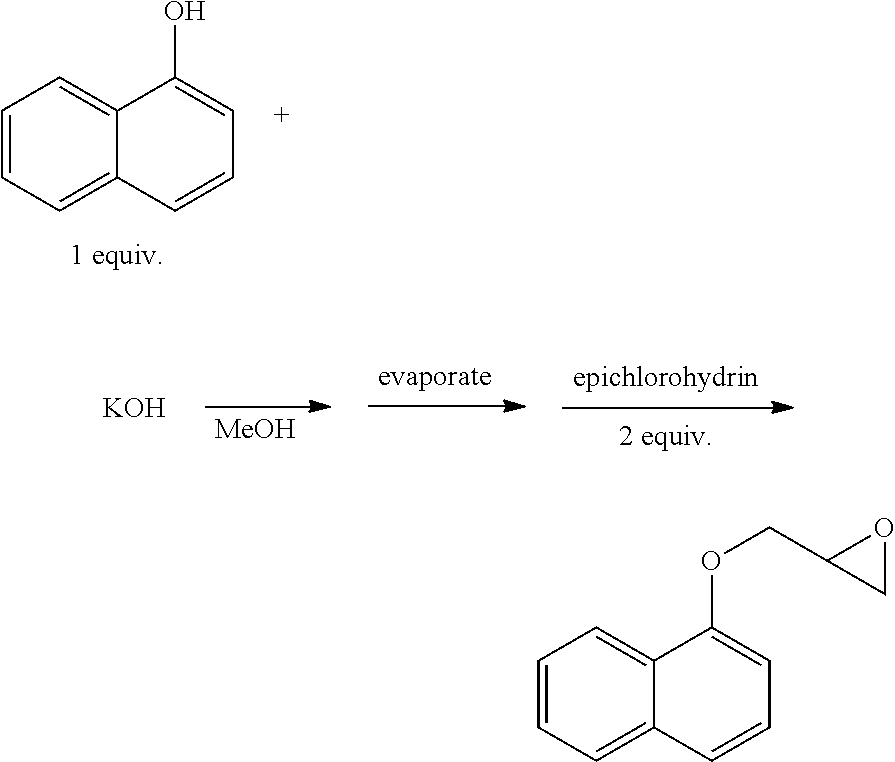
C1=CC=C2C(=C1)C(O)=CC=C2.[MeOH].[KOH].C1=CC=C2C(=C1)C(OCC1CO1)=CC=C2
